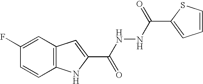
C12=C(C=C(F)C=C1)C=C(C(NNC(=O)C1=CC=CS1)=O)N2
